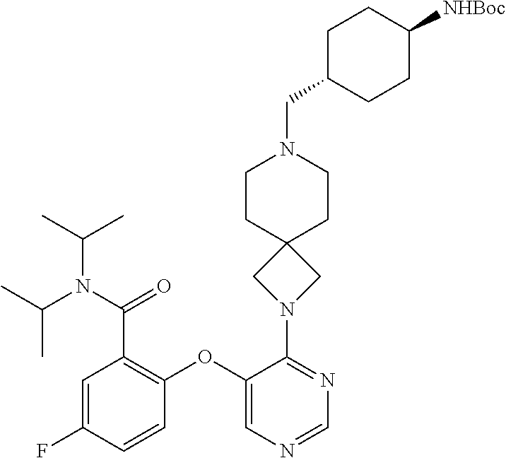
C1=NC=C(OC2=C(C(N(C(C)C)C(C)C)=O)C=C(F)C=C2)C(N2CC3(C2)CCN(CC2CCC([NHBoc])CC2)CC3)=N1
